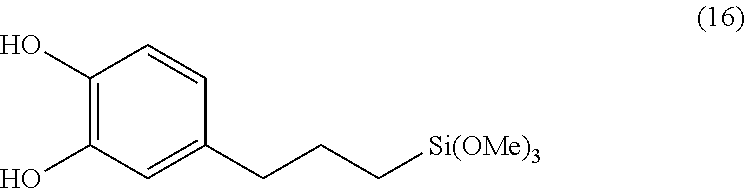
C1(O)=C(O)C=C(CCC[Si(OMe)3])C=C1
